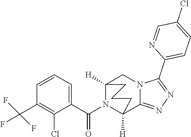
C1(C(F)(F)F)=C(Cl)C(C(N2C3([H])C4=NN=C(C5=CC=C(Cl)C=N5)N4CC2([H])CCC3)=O)=CC=C1
